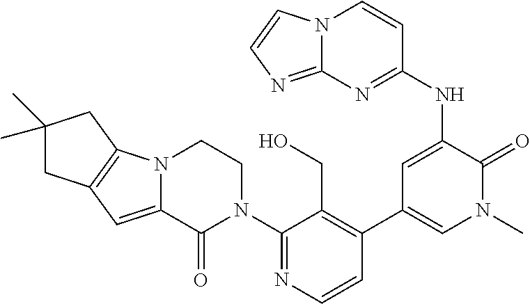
N12C(=CC3=C1CC(C)(C)C3)C(=O)N(C1=NC=CC(C3=CN(C)C(=O)C(NC4=NC5=NC=CN5C=C4)=C3)=C1CO)CC2
